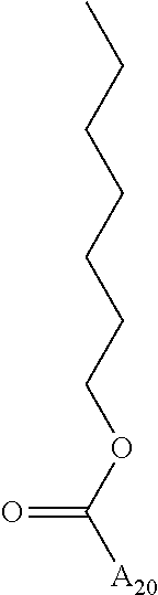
C(CCCCOC([A20])=O)CC
